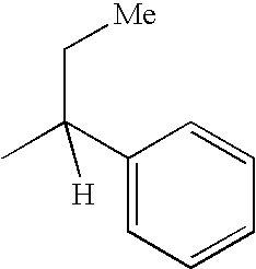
C1(C(C)(C[Me])[H])=CC=CC=C1
